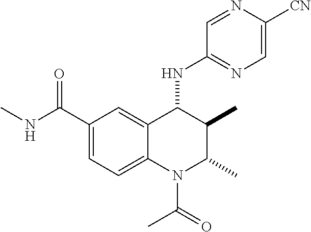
C1(C(NC)=O)=CC=C2C(=C1)C(NC1=NC=C([CN])N=C1)C(C)C(C)N2C(C)=O
